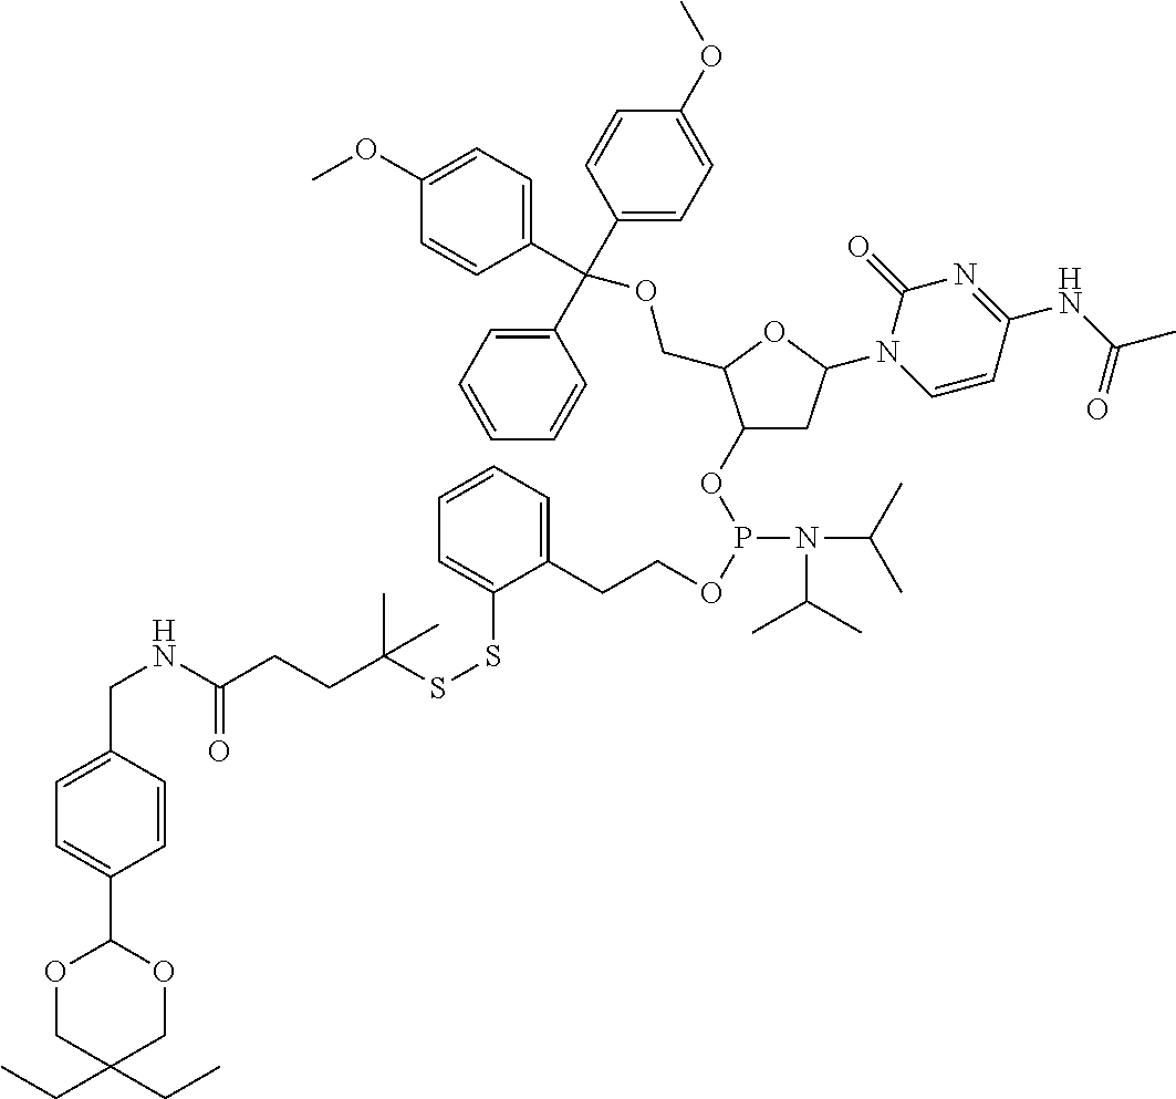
C1(OP(OCCC2=CC=CC=C2SSC(C)(CCC(=O)NCC2=CC=C(C3OCC(CC)(CC)CO3)C=C2)C)N(C(C)C)C(C)C)CC(N2C=CC(NC(=O)C)=NC2=O)OC1COC(C1=CC=CC=C1)(C1=CC=C(OC)C=C1)C1=CC=C(OC)C=C1
